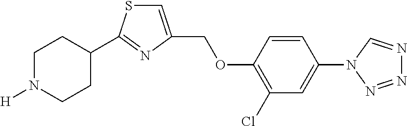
C1=C(COC2=C(Cl)C=C(N3C=NN=N3)C=C2)N=C(C2CCN([H])CC2)S1
